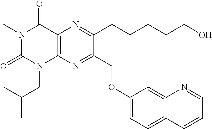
N1(C)C(=O)N(CC(C)C)C2=C(C1=O)N=C(CCCCCO)C(COC1=CC=C3C(=C1)N=CC=C3)=N2
